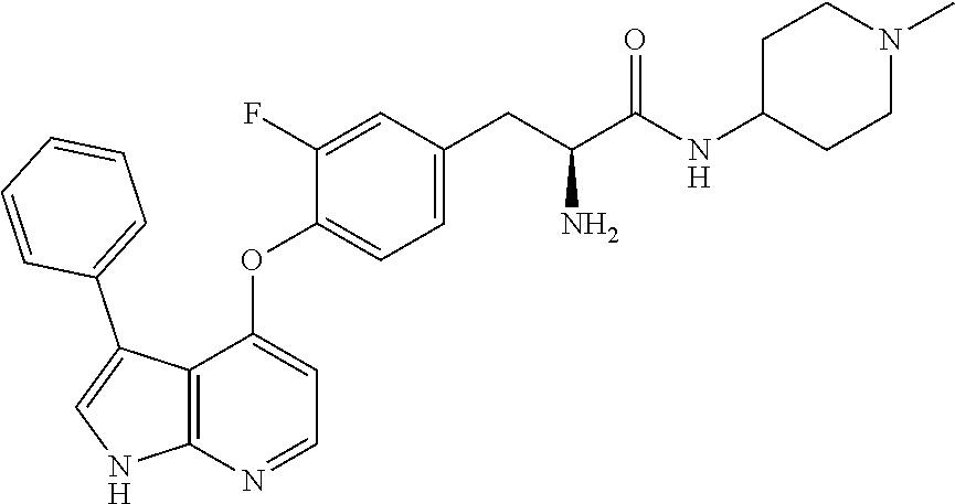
C12=C(N=CC=C1OC1=CC=C(CC(N)C(NC3CCN(C)CC3)=O)C=C1F)NC=C2C1=CC=CC=C1
